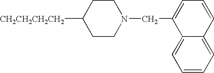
[CH2CH2CH2CH2]C1CCN(CC2=CC=CC3=CC=CC=C23)CC1
